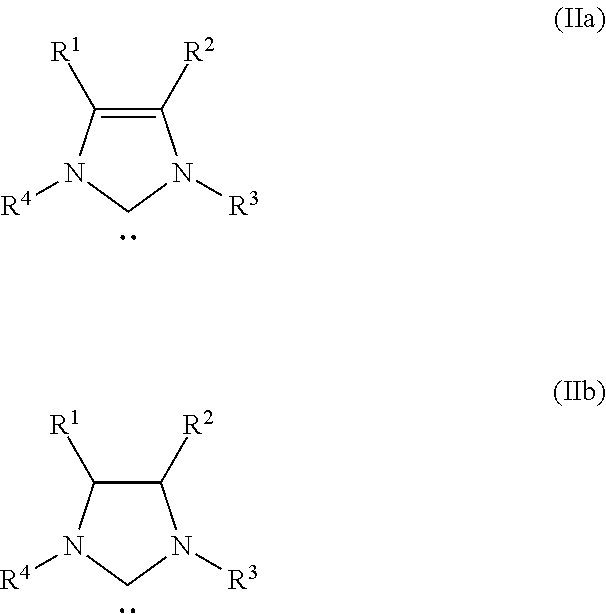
C1([R2])=C([R1])N([R4])CN1[R3].C1([R2])C([R1])N([R4])CN1[R3]
